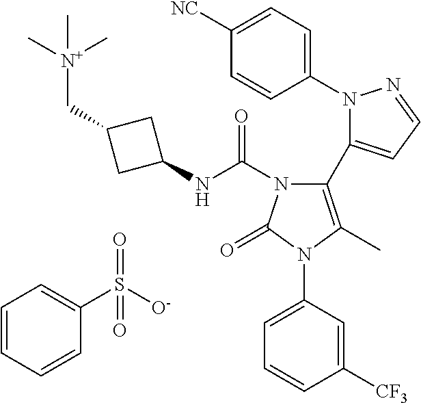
C1(N2N=CC=C2C2=C(C)N(C3=CC=CC([CF3])=C3)C(=O)N2C(NC2CC(C[N+](C)(C)C)C2)=O)=CC=C([NC])C=C1.C1=CC=CC(S([O-])(=O)=O)=C1
